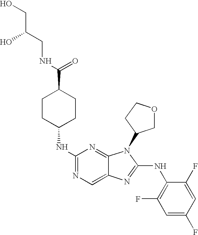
N1=C(NC2CCC(C(NCC(O)CO)=O)CC2)N=C2C(=C1)N=C(NC1=C(F)C=C(F)C=C1F)N2C1COCC1
